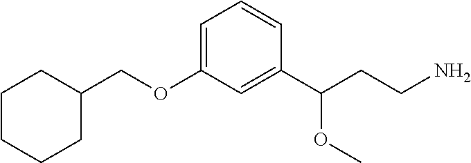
C(OC1=CC=CC(C(CCN)OC)=C1)C1CCCCC1
